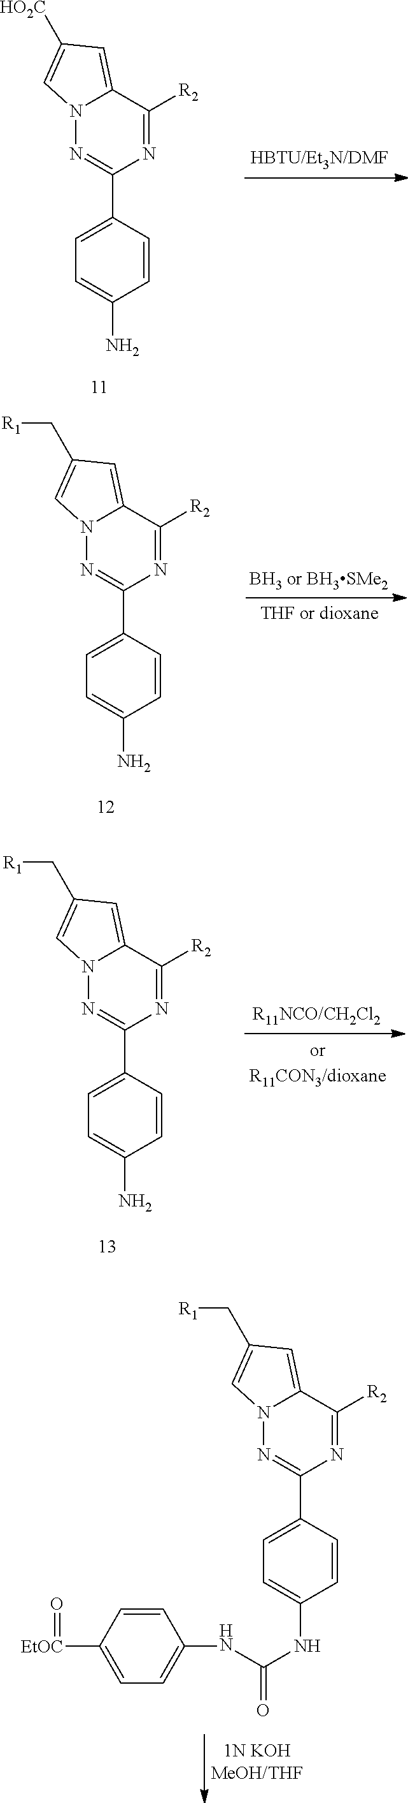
C1=CC([EtOC]=O)=CC=C1NC(NC1=CC=C(C2=NN3C(=CC(C[R1])=C3)C([R2])=N2)C=C1)=O.NC1=CC=C(C2=NN3C(=CC([HO2C])=C3)C([R2])=N2)C=C1.NC1=CC=C(C2=NN3C(=CC(C[R1])=C3)C([R2])=N2)C=C1.NC1=CC=C(C2=NN3C(=CC(C[R1])=C3)C([R2])=N2)C=C1
